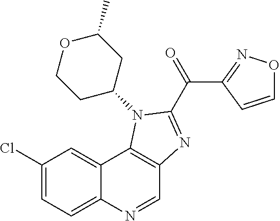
C1(Cl)=CC=C2C(=C1)C1=C(C=N2)N=C(C(C2=NOC=C2)=O)N1C1CC(C)OCC1
